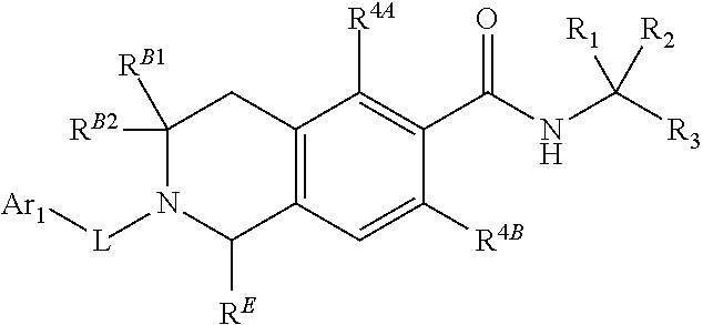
C12=C(C=C([R4B])C(C(NC([R3])([R1])[R2])=O)=C1[R4A])C([RE])N([L][Ar1])C([RB2])([RB1])C2
